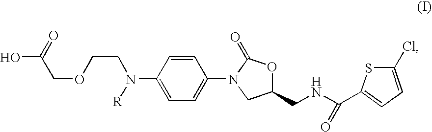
OC(=O)COCCN(C1=CC=C(N2C(=O)OC(CNC(=O)C3=CC=C(Cl)S3)C2)C=C1)[R]
